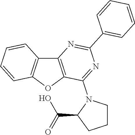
C12=C(OC3=C1C=CC=C3)C(N1C(C(=O)O)CCC1)=NC(C1=CC=CC=C1)=N2
